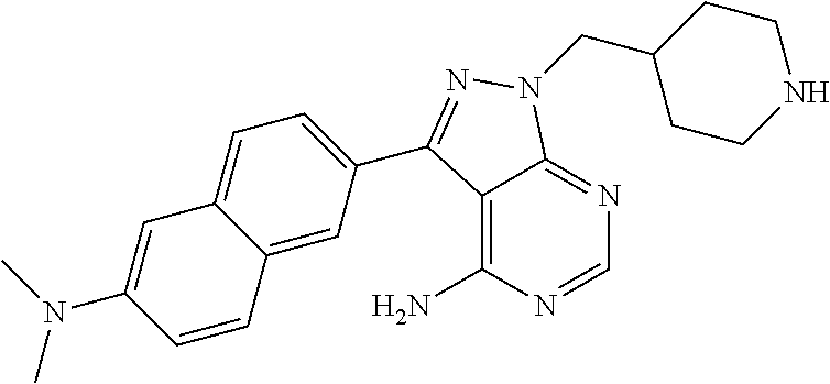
C1=NC(N)=C2C(=N1)N(CC1CCNCC1)N=C2C1=CC=C2C(=C1)C=CC(N(C)C)=C2
